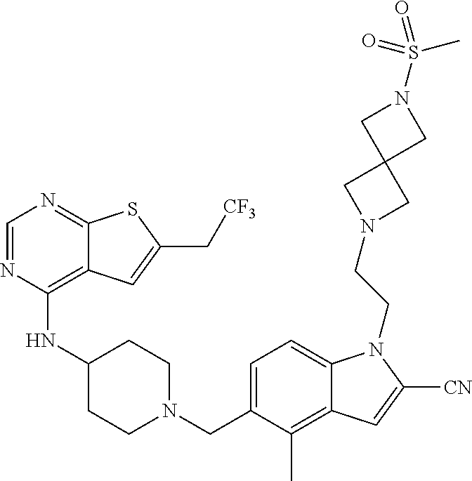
C1=NC(NC2CCN(CC3=CC=C4C(=C3C)C=C([CN])N4CCN3CC4(C3)CN(S(=O)(C)=O)C4)CC2)=C2C(=N1)SC(C[CF3])=C2
